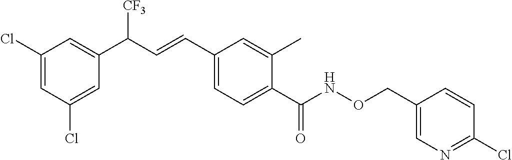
C1(Cl)=CC(Cl)=CC(C(C=CC2=CC=C(C(=O)NOCC3=CN=C(Cl)C=C3)C(C)=C2)[CF3])=C1
